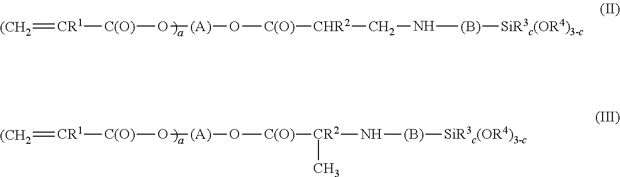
[(A)](O[C(O)][CHR2]CN[(B)][SiR3c(OR4)3-c])O[C(O)][CR1]=[(CH2].[(A)](O[C(O)][CR2](N[(B)][SiR3c(OR4)3-c])C)O[C(O)][CR1]=[(CH2]
